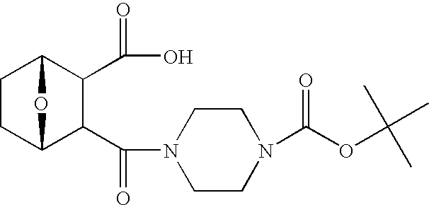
C1CC2C(C(=O)N3CCN(C(OC(C)(C)C)=O)CC3)C(C(=O)O)C1O2
